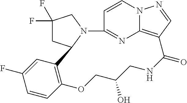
C1=CN2C3=C(C=N2)C(=O)NCC(O)COC2=C(C4CC(F)(F)CN4C1=N3)C=C(F)C=C2
